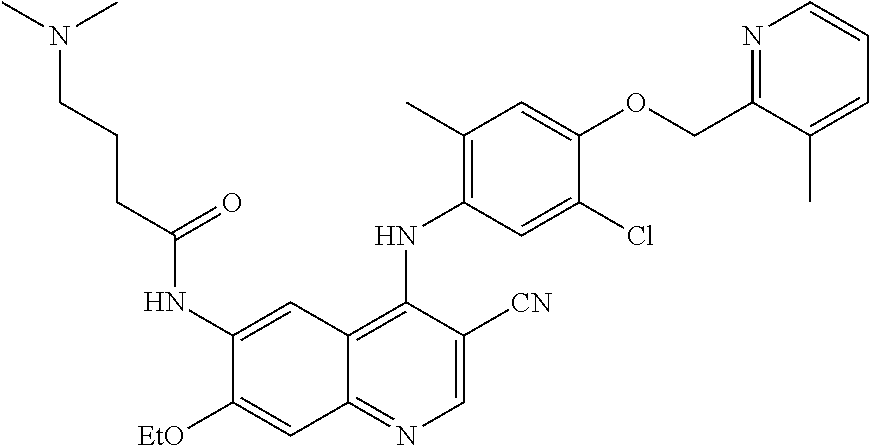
C1=C([CN])C(NC2=C(C)C=C(OCC3=NC=CC=C3C)C(Cl)=C2)=C2C(=N1)C=C([EtO])C(NC(CCCN(C)C)=O)=C2
